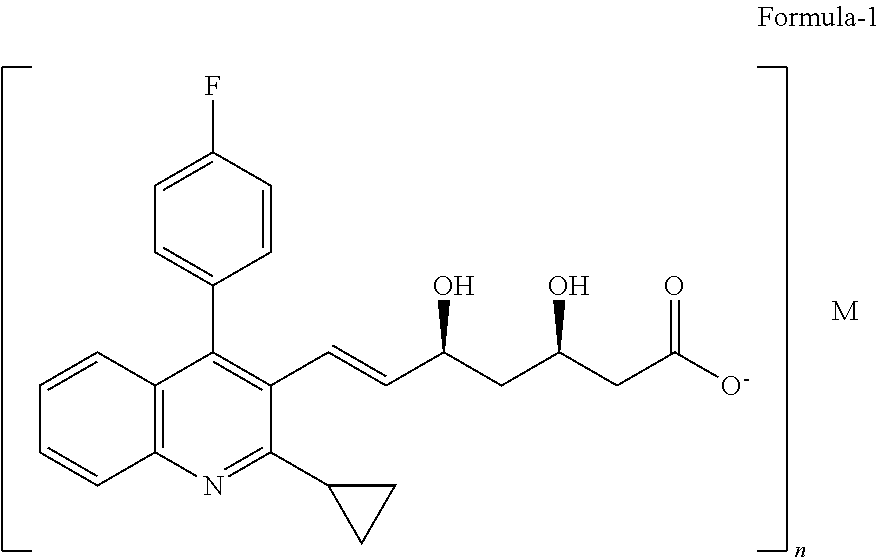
C1=CC2=C(C=C1)N=C(C1CC1)C(C=CC(CC(CC([O-])=O)O)O)=C2C1=CC=C(F)C=C1.[M]
